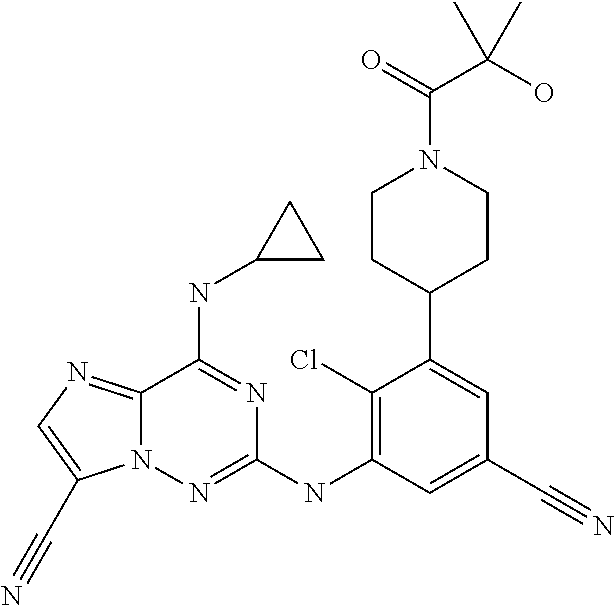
C12=NC=C(C#N)N1N=C(NC1=C(Cl)C(C3CCN(C(=O)C(O)(C)C)CC3)=CC(C#N)=C1)N=C2NC1CC1
